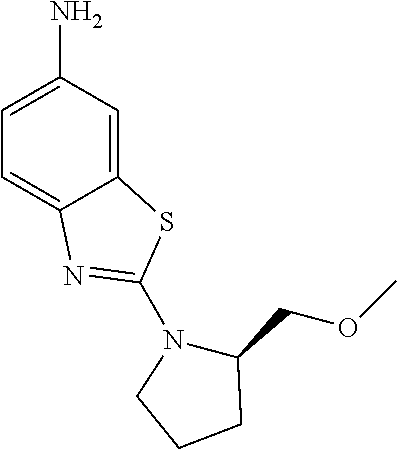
C12=CC(N)=CC=C1N=C(N1C(COC)CCC1)S2
